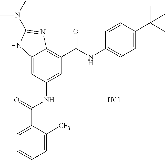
C12=CC(NC(C3=CC=CC=C3[CF3])=O)=CC(C(NC3=CC=C(C(C)(C)C)C=C3)=O)=C1N=C(N(C)C)N2.Cl
